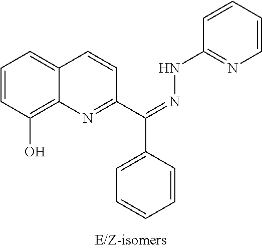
C12=C(O)C=CC=C1C=CC(C(C1=CC=CC=C1)=NNC1=NC=CC=C1)=N2
